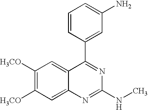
C1([H3CO])=C([H3CO])C=C2C(=C1)C(C1=CC(N)=CC=C1)=NC(NC)=N2
